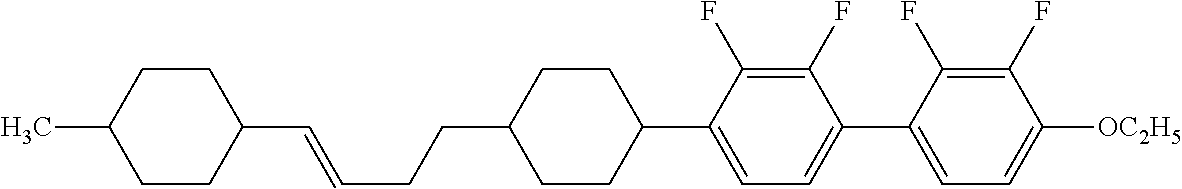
C1(C=CCCC2CCC(C3=CC=C(C4=CC=C([OC2H5])C(F)=C4F)C(F)=C3F)CC2)CCC(C)CC1
